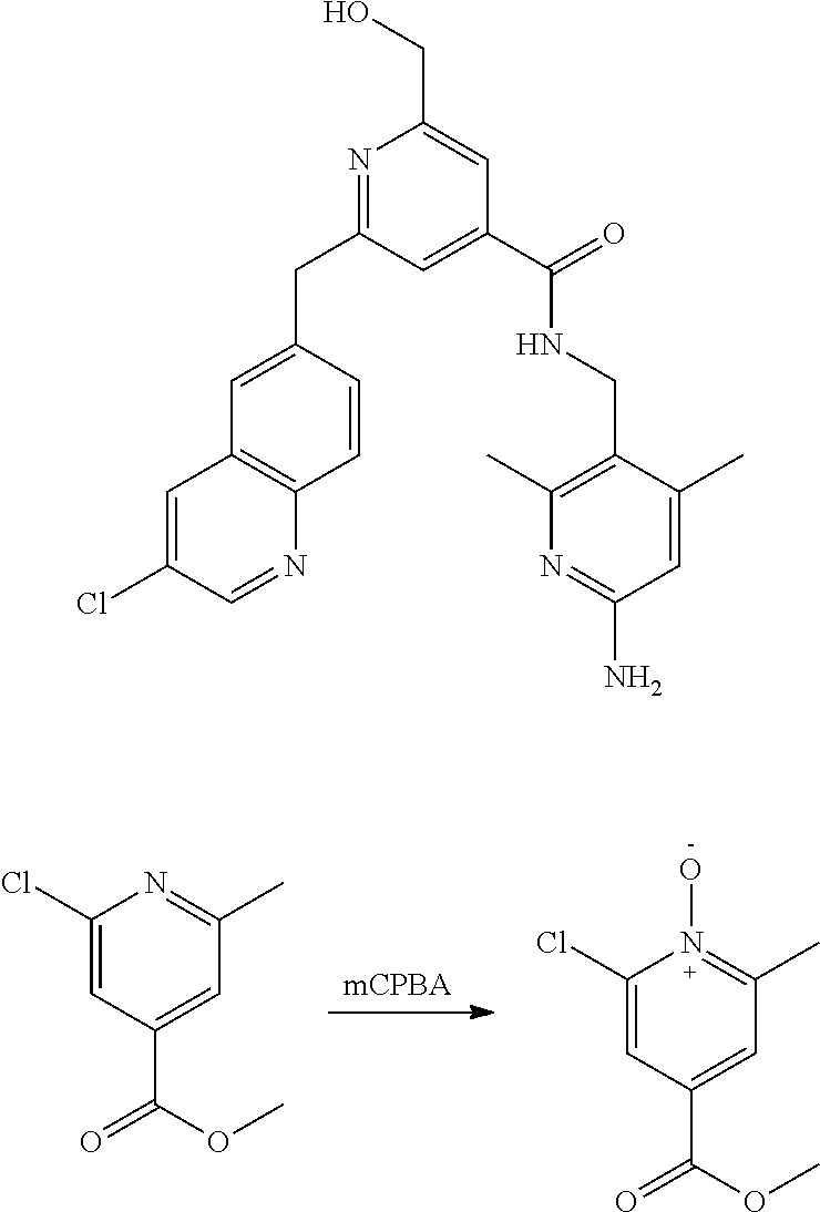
[mCPBA].C1(Cl)=CC(C(=O)OC)=CC(C)=N1.C1(Cl)=CC(C(=O)OC)=CC(C)=N1O.C1(CC2=NC(CO)=CC(C(=O)NCC3=C(C)N=C(N)C=C3C)=C2)=CC2=C(C=C1)N=CC(Cl)=C2
